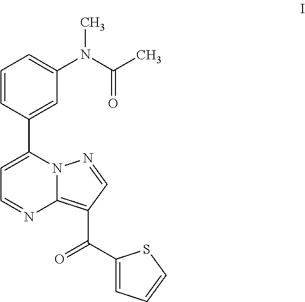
C1=CC(C2=CC=NC3=C(C(C4=CC=CS4)=O)C=NN23)=CC(N(C(C)=O)C)=C1
